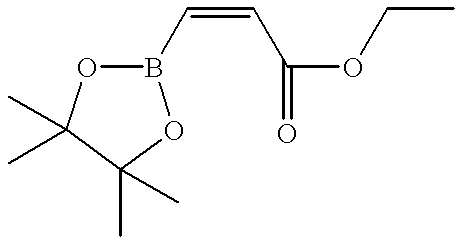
B1(C=CC(OCC)=O)OC(C)(C)C(C)(C)O1
